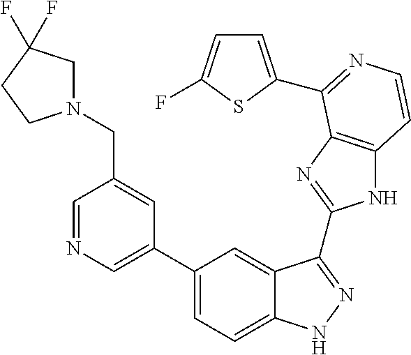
C1(C2=CN=CC(CN3CC(F)(F)CC3)=C2)=CC=C2C(=C1)C(C1=NC3=C(N1)C=CN=C3C1=CC=C(F)S1)=NN2
